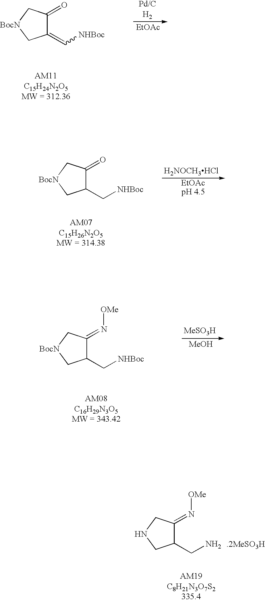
C1(=C[NHBoc])C(=O)C[BocN]C1.[EtOAc].C1(C[NHBoc])C(=O)C[BocN]C1.[H2NOCH3HCl].[EtOAcpH 4.5].C1(C[NHBoc])C(=N[OMe])C[BocN]C1.[MeSO3H].[MeOH].C1(CN)C(=N[OMe])CNC1
